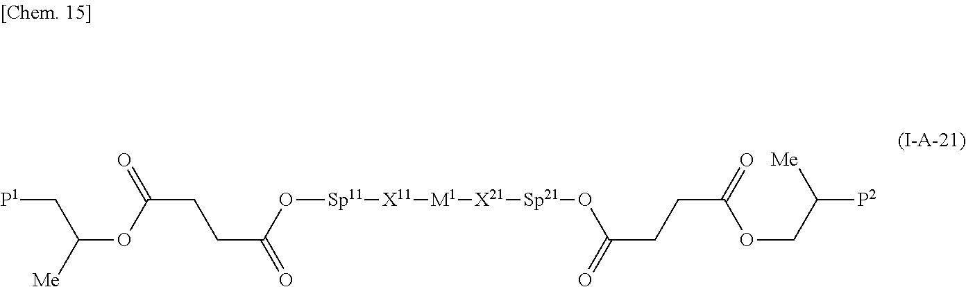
C([P1])C(OC(CCC(=O)O[Sp11][X11][M1][X21][Sp21]OC(=O)CCC(OCC([P2])[Me])=O)=O)[Me]
